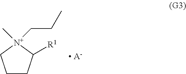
C1CC([R1])[N+](C)(CCC)C1.[ A-]
